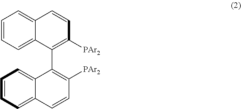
C1=CC=C2C(=C1)C=CC([PAr2])=C2C1=C([PAr2])C=CC2=CC=CC=C12
